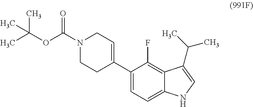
C1=C(C2=CCN(C(OC(C)(C)C)=O)CC2)C(F)=C2C(=C1)NC=C2C(C)C
